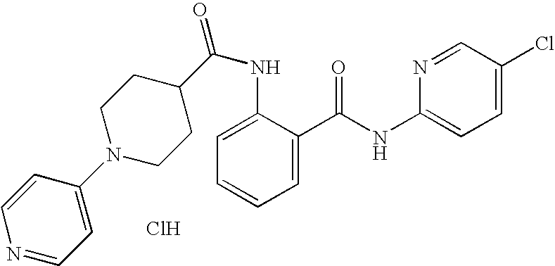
C1=CN=CC=C1N1CCC(C(NC2=CC=CC=C2C(NC2=CC=C(Cl)C=N2)=O)=O)CC1.Cl
